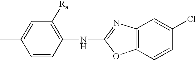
C1=CC(NC2=NC3=C(O2)C=CC(Cl)=C3)=C([Ra])C=C1C
